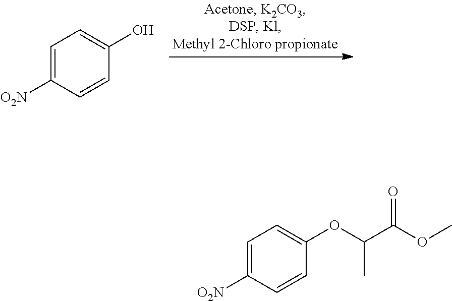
C1=C([O2N])C=CC(O)=C1.C1=C([O2N])C=CC(OC(C(OC)=O)C)=C1
